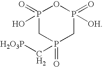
P1(=O)(O)CP(=O)(C[H2O3P])CP([OH])(=O)O1
